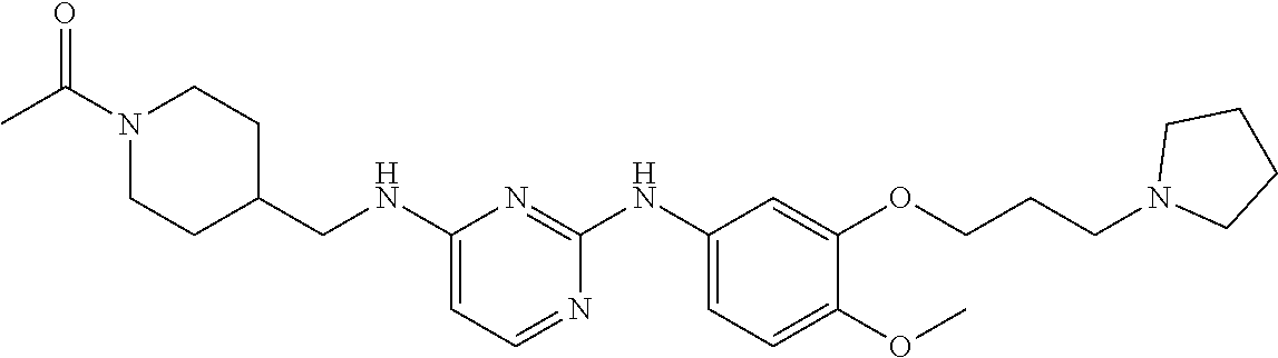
C1(NCC2CCN(C(C)=O)CC2)=CC=NC(NC2=CC=C(OC)C(OCCCN3CCCC3)=C2)=N1
